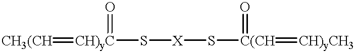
[CH3(CH]=[CH)yC](S[X]S[C(CH](=[CH)yCH3])=O)=O
